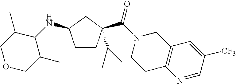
C1CC(C(N2CCC3=C(C2)C=C([CF3])C=N3)=O)(C(C)C)CC1NC1C(C)COCC1C
